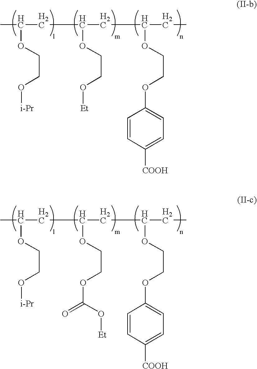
CC(CC(CC(CC)OCCOC1=CC=C([COOH])C=C1)OCCO[Et])OCCO[i-Pr].CC(CC(CC(CC)OCCOC1=CC=C([COOH])C=C1)OCCOC(=O)O[Et])OCCO[i-Pr]
